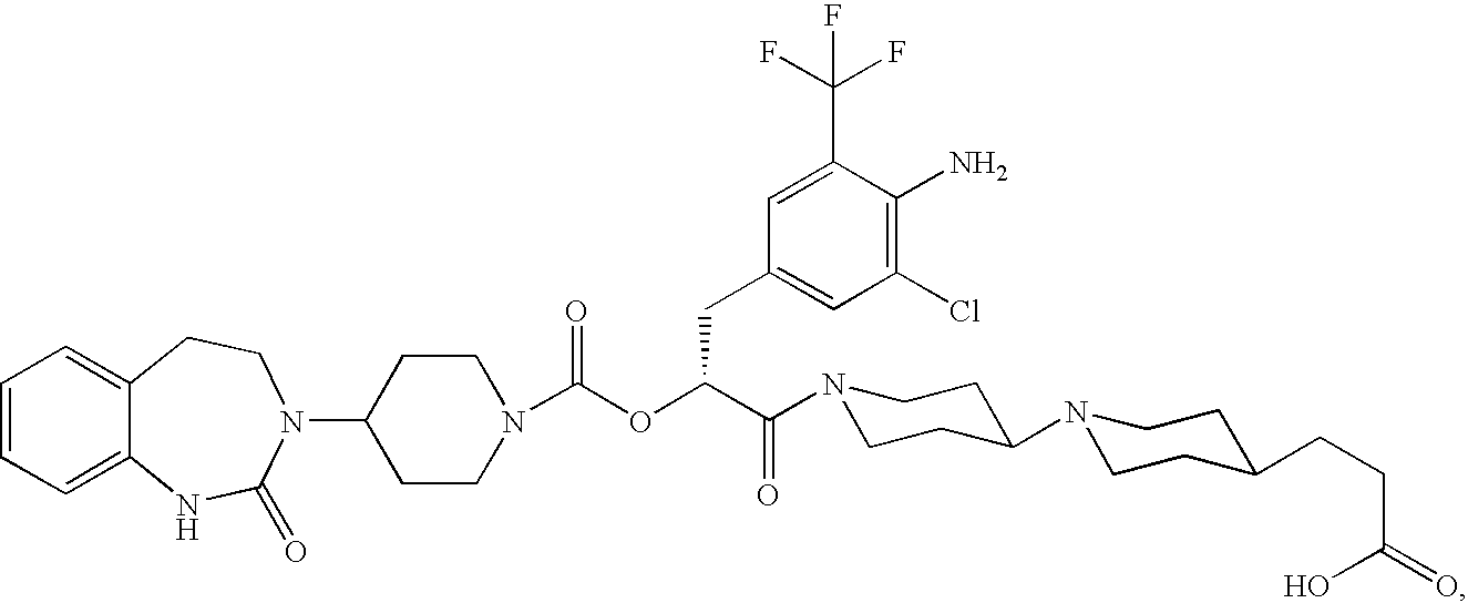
C1=CC=C2C(=C1)CCN(C1CCN(C(OC(C(=O)N3CCC(N4CCC(CCC(O)=O)CC4)CC3)CC3=CC(Cl)=C(N)C(C(F)(F)F)=C3)=O)CC1)C(=O)N2
